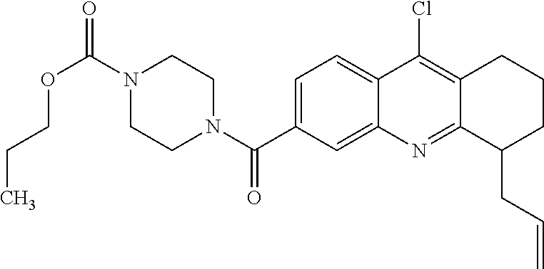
N1(C(OCCC)=O)CCN(C(=O)C2=CC=C3C(=C2)N=C2C(=C3Cl)CCCC2CC=C)CC1
